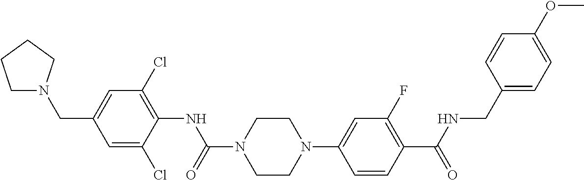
C1N(CC2=CC(Cl)=C(NC(N3CCN(C4=CC(F)=C(C(NCC5=CC=C(OC)C=C5)=O)C=C4)CC3)=O)C(Cl)=C2)CCC1
